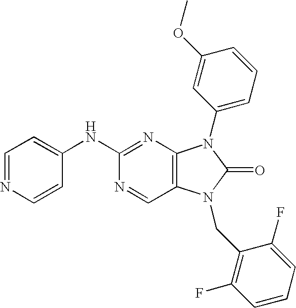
C1(NC2=NC3=C(C=N2)N(CC2=C(F)C=CC=C2F)C(=O)N3C2=CC=CC(OC)=C2)=CC=NC=C1
